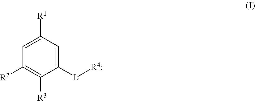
C1([L][R4])=CC([R1])=CC([R2])=C1[R3]
